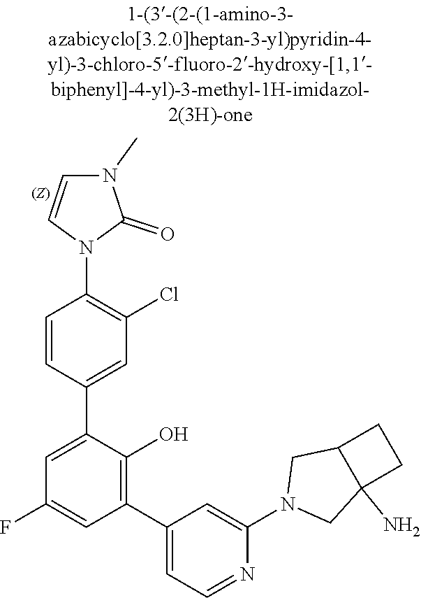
C12(N)CN(C3=CC(C4=C(O)C(C5=CC(Cl)=C(N6C=CN(C)C6=O)C=C5)=CC(F)=C4)=CC=N3)CC1CC2
